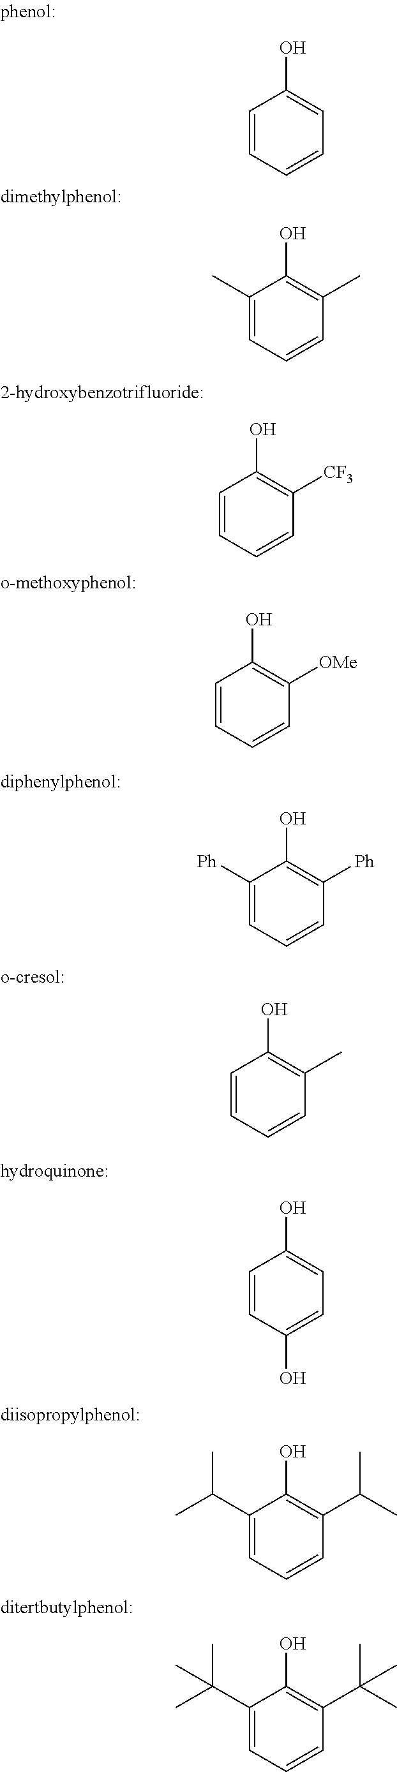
C1=CC=CC=C1O.C1(C)=CC=CC(C)=C1O.C1=CC=CC([CF3])=C1O.C1=CC=CC([OMe])=C1O.C1([Ph])=CC=CC([Ph])=C1O.C1=CC=CC(C)=C1O.C1=CC(O)=CC=C1O.C1(C(C)C)=CC=CC(C(C)C)=C1O.C1(C(C)(C)C)=CC=CC(C(C)(C)C)=C1O
